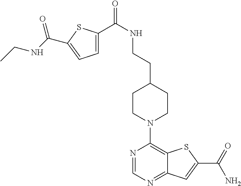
N1=CN=C2C(=C1N1CCC(CCNC(=O)C3=CC=C(C(NCC)=O)S3)CC1)SC(C(=O)N)=C2
